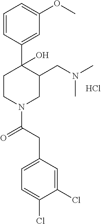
C1=CC(C2(O)CCN(C(CC3=CC=C(Cl)C(Cl)=C3)=O)CC2CN(C)C)=CC(OC)=C1.Cl
